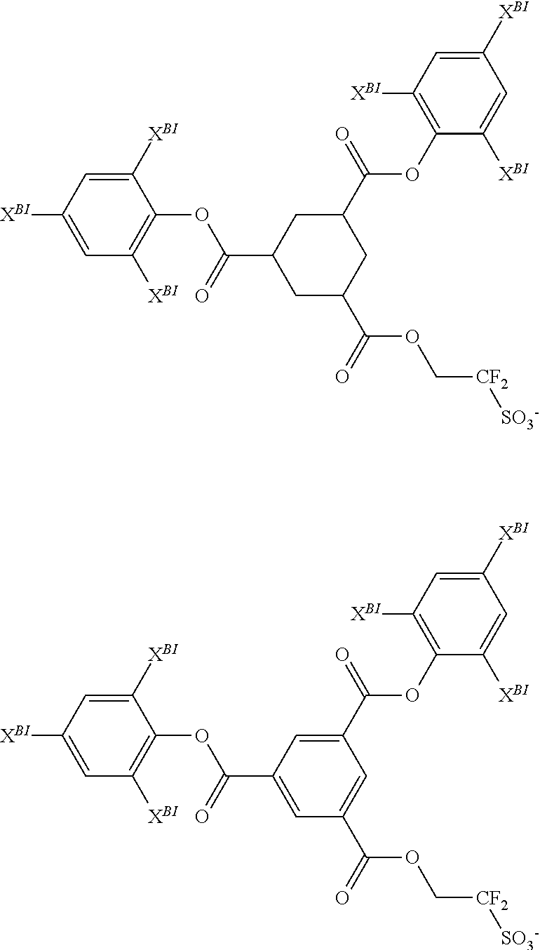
C1([XBI])=CC([XBI])=CC([XBI])=C1OC(C1CC(C(OC[CF2][SO3-])=O)CC(C(=O)OC2=C([XBI])C=C([XBI])C=C2[XBI])C1)=O.C1([XBI])=CC([XBI])=CC([XBI])=C1OC(C1=CC(C(OC[CF2][SO3-])=O)=CC(C(=O)OC2=C([XBI])C=C([XBI])C=C2[XBI])=C1)=O
